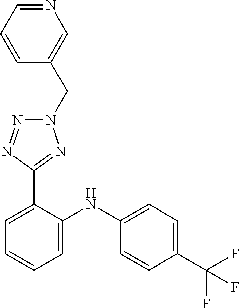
C1=C(NC2=CC=CC=C2C2=NN(CC3=CN=CC=C3)N=N2)C=CC(C(F)(F)F)=C1
